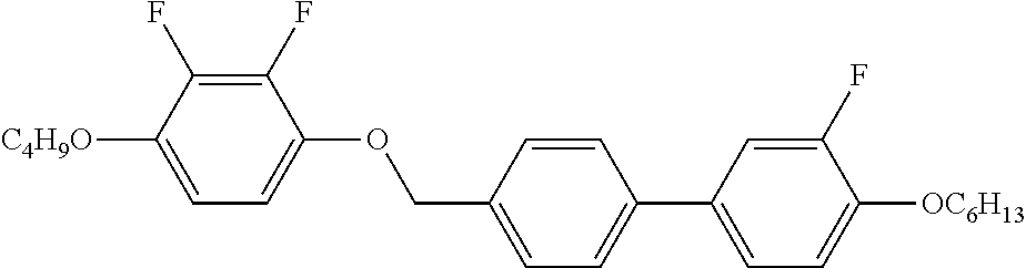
C1(F)=C(F)C([C4H9O])=CC=C1OCC1=CC=C(C2=CC=C([OC6H13])C(F)=C2)C=C1
